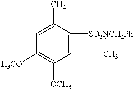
C1(C)=CC([H3CO])=C([OCH3])C=C1[SO2NCH2Ph]C
